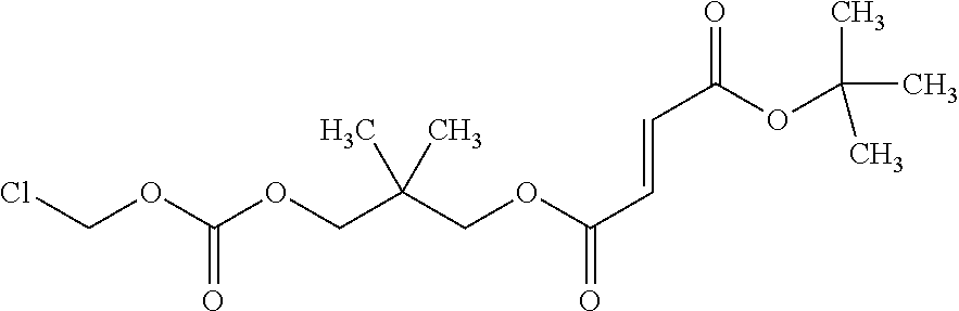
ClCOC(OCC(C)(C)COC(C=CC(=O)OC(C)(C)C)=O)=O
